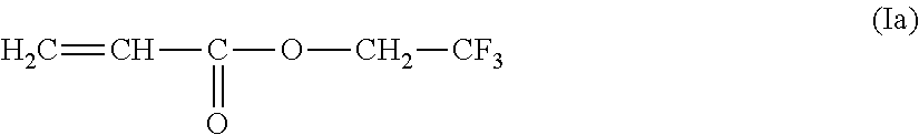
C=CC(=O)OC[CF3]
